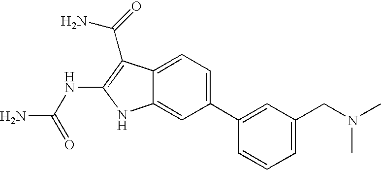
C1(C2=CC(CN(C)C)=CC=C2)=CC=C2C(=C1)NC(NC(N)=O)=C2C(=O)N
